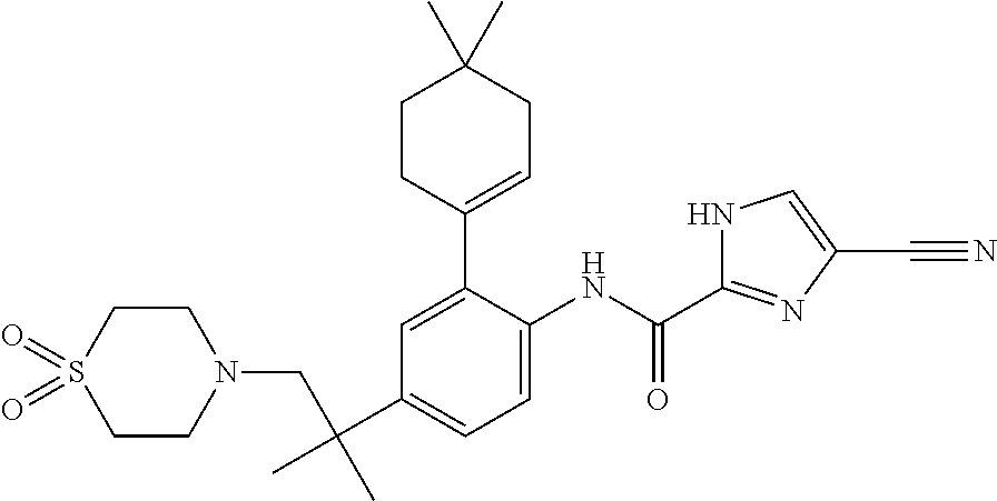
C1=C(C2=CCC(C)(C)CC2)C(NC(C2=NC(C#N)=CN2)=O)=CC=C1C(CN1CCS(=O)(=O)CC1)(C)C
